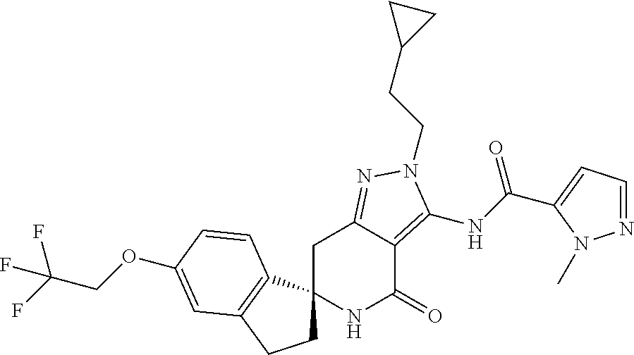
C1C2(C3=C(C1)C=C(OCC(F)(F)F)C=C3)NC(=O)C1=C(NC(=O)C3=CC=NN3C)N(CCC3CC3)N=C1C2
